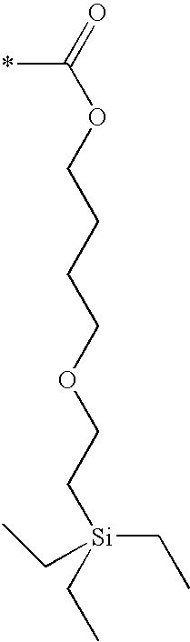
*C(OCCCCOCC[Si](CC)(CC)CC)=O
